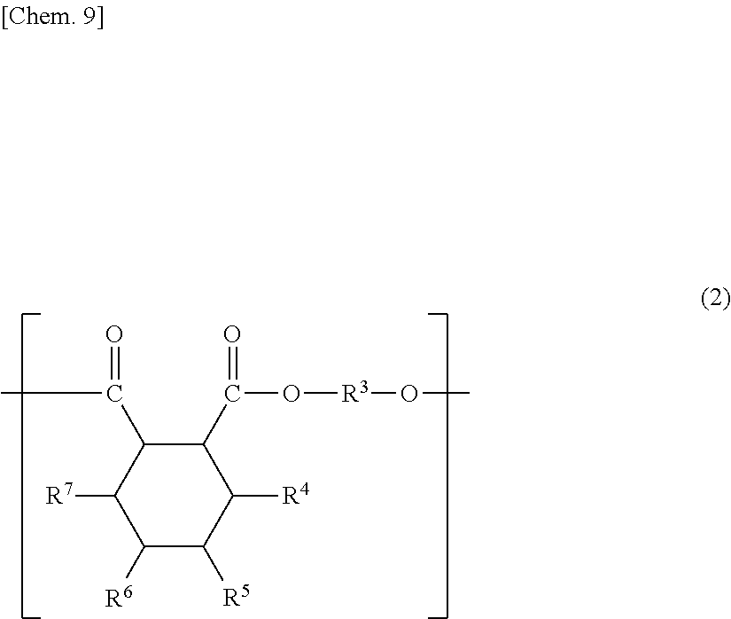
[R7]C1C([R6])C([R5])C([R4])C(C(O[R3]OC)=O)C1C(C)=O
